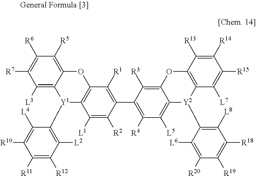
C1([L1])=C([R2])C(C2=C([R4])C([L5])=C3C(=C2[R3])OC2=C([Y2]3C3=C([L8])C([R18])=C([R19])C([R20])=C3[L6])C([L7])=C([R15])C([R14])=C2[R13])=C([R1])C2=C1[Y1](C1=C([L2])C([R12])=C([R11])C([R10])=C1[L4])C1=C([L3])C([R7])=C([R6])C([R5])=C1O2
